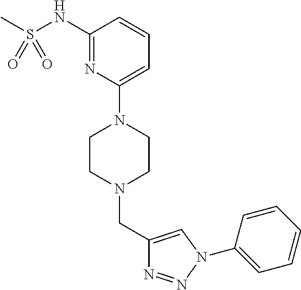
C1=C(N2CCN(CC3=CN(C4=CC=CC=C4)N=N3)CC2)N=C(NS(C)(=O)=O)C=C1
